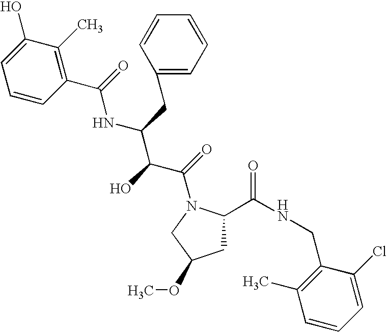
C1C(C(NCC2=C(C)C=CC=C2Cl)=O)N(C(=O)C(C(NC(=O)C2=C(C)C(O)=CC=C2)CC2=CC=CC=C2)O)CC1OC
